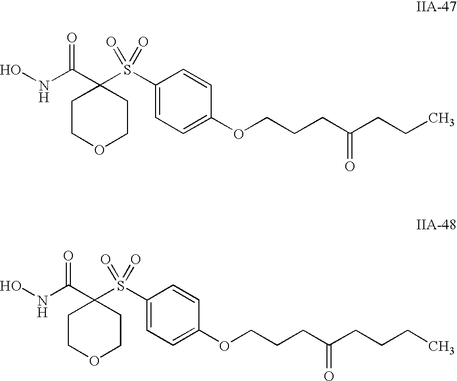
ONC(C1(S(C2=CC=C(OCCCC(=O)CCC)C=C2)(=O)=O)CCOCC1)=O.ONC(C1(S(C2=CC=C(OCCCC(=O)CCCC)C=C2)(=O)=O)CCOCC1)=O
